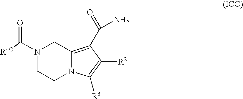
N1(C([R4C])=O)CCN2C(=C(C(=O)N)C([R2])=C2[R3])C1
